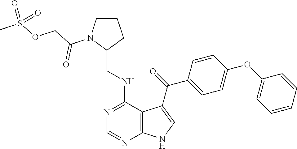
C1=CC=CC(OC2=CC=C(C(=O)C3=CNC4=C3C(NCC3CCCN3C(COS(C)(=O)=O)=O)=NC=N4)C=C2)=C1
